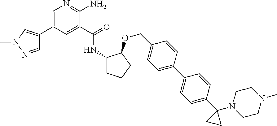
C1=NN(C)C=C1C1=CN=C(N)C(C(=O)NC2CCCC2OCC2=CC=C(C3=CC=C(C4(N5CCN(C)CC5)CC4)C=C3)C=C2)=C1
